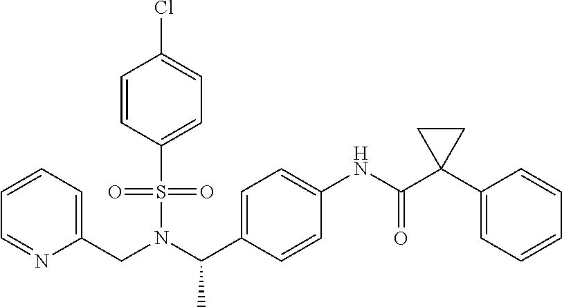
C(N(S(C1=CC=C(Cl)C=C1)(=O)=O)C(C1=CC=C(NC(=O)C2(C3=CC=CC=C3)CC2)C=C1)C)C1=CC=CC=N1
